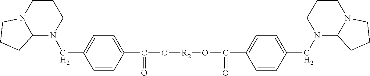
C12N(CC3=CC=C(C(=O)O[R2]OC(C4=CC=C(CN5C6N(CCC5)CCC6)C=C4)=O)C=C3)CCCN1CCC2
